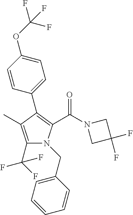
C1(C(F)(F)F)=C(C)C(C2=CC=C(OC(F)(F)F)C=C2)=C(C(N2CC(F)(F)C2)=O)N1CC1=CC=CC=C1
